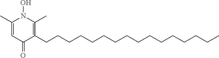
C1(C)=CC(=O)C(CCCCCCCCCCCCCCCC)=C(C)N1O
